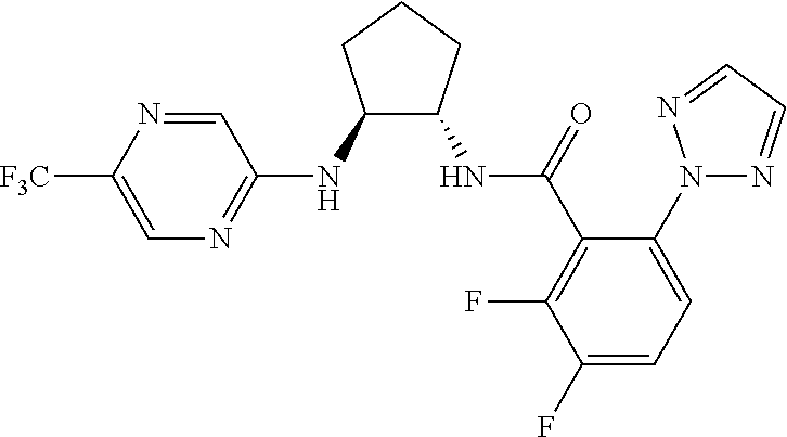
C1(NC2=NC=C([F3C])N=C2)C(NC(=O)C2=C(F)C(F)=CC=C2N2N=CC=N2)CCC1
